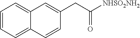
C1=CC=C2C(=C1)C=C(CC([NHSO2NH2])=O)C=C2
